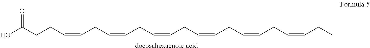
[docosahexaenoic acid].OC(CCC=CCC=CCC=CCC=CCC=CCC=CCC)=O
